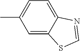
CC1=CC=C2C(=C1)SC=N2
